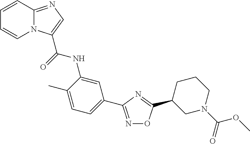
C1=CC2=NC=C(C(=O)NC3=CC(C4=NOC(C5CN(C(OC)=O)CCC5)=N4)=CC=C3C)N2C=C1
